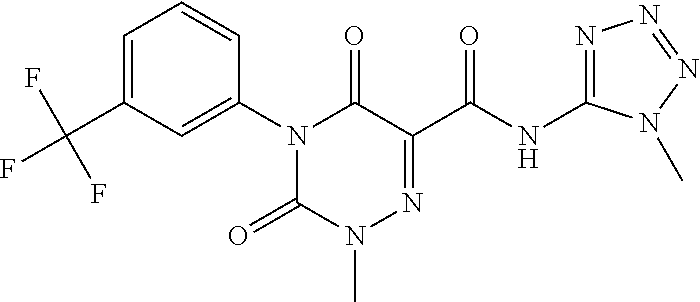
N1(C2=CC(C(F)(F)F)=CC=C2)C(=O)N(C)N=C(C(NC2=NN=NN2C)=O)C1=O
